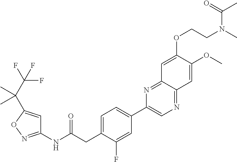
C1(NC(CC2=CC=C(C3=CN=C4C(=N3)C=C(OCCN(C)C(C)=O)C(OC)=C4)C=C2F)=O)=NOC(C(C(F)(F)F)(C)C)=C1
